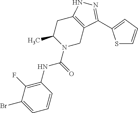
C1C2=C(CN(C(NC3=C(F)C(Br)=CC=C3)=O)C1C)C(C1=CC=CS1)=NN2
